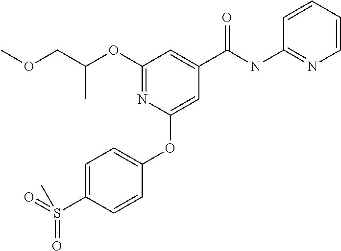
C(C)(COC)OC1=NC(OC2=CC=C(S(=O)(=O)C)C=C2)=CC(C(NC2=NC=CC=C2)=O)=C1
